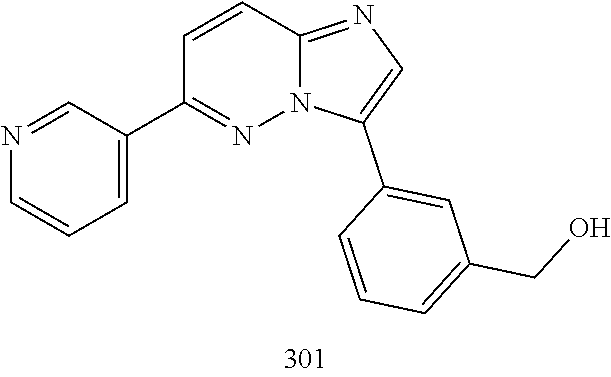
C1(C2=CC=CN=C2)=NN2C(=NC=C2C2=CC(CO)=CC=C2)C=C1
